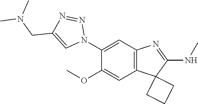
C12=C(C=C(N3N=NC(CN(C)C)=C3)C(OC)=C1)N=C(NC)C21CCC1
